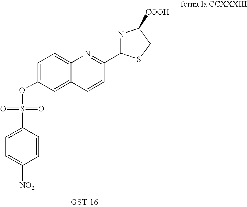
C1(OS(C2=CC=C([NO2])C=C2)(=O)=O)=CC=C2C(=C1)C=CC(C1=NC([COOH])CS1)=N2
